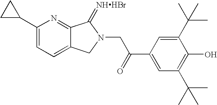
C12=CC=C(C3CC3)N=C1C(=[NHHBr])N(CC(C1=CC(C(C)(C)C)=C(O)C(C(C)(C)C)=C1)=O)C2
